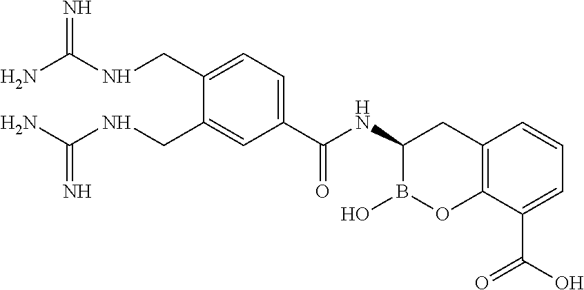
C12=C(C(C(O)=O)=CC=C1)OB(O)C(NC(=O)C1=CC=C(CNC(N)=N)C(CNC(N)=N)=C1)C2
